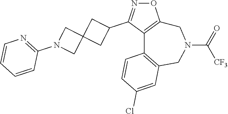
O1N=C(C2CC3(C2)CN(C2=NC=CC=C2)C3)C2=C1CN(C(=O)[CF3])CC1=C2C=CC(Cl)=C1
